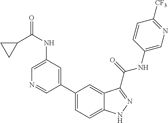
C1(NC(C2CC2)=O)=CN=CC(C2=CC=C3C(=C2)C(C(NC2=CN=C([CF3])C=C2)=O)=NN3)=C1
